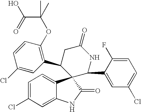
C1=C(Cl)C=C2C(=C1)C1(C(=O)N2)C(C2=C(OC(C(O)=O)(C)C)C=CC(Cl)=C2)CC(=O)NC1C1=CC(Cl)=CC=C1F
